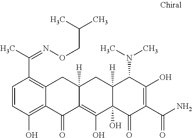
C1=CC(O)=C2C(=C1C(=NOCC(C)C)C)CC1([H])C(=C(O)C3(O)C([H])(C1)C(N(C)C)C(O)=C(C(N)=O)C3=O)C2=O
